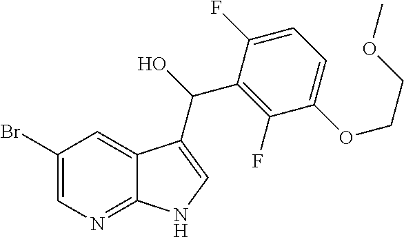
C1(Br)=CN=C2C(=C1)C(C(O)C1=C(F)C(OCCOC)=CC=C1F)=CN2
